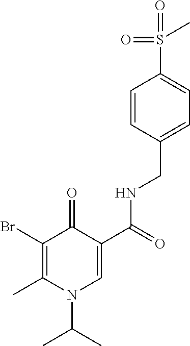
C1(Br)=C(C)N(C(C)C)C=C(C(=O)NCC2=CC=C(S(=O)(=O)C)C=C2)C1=O
